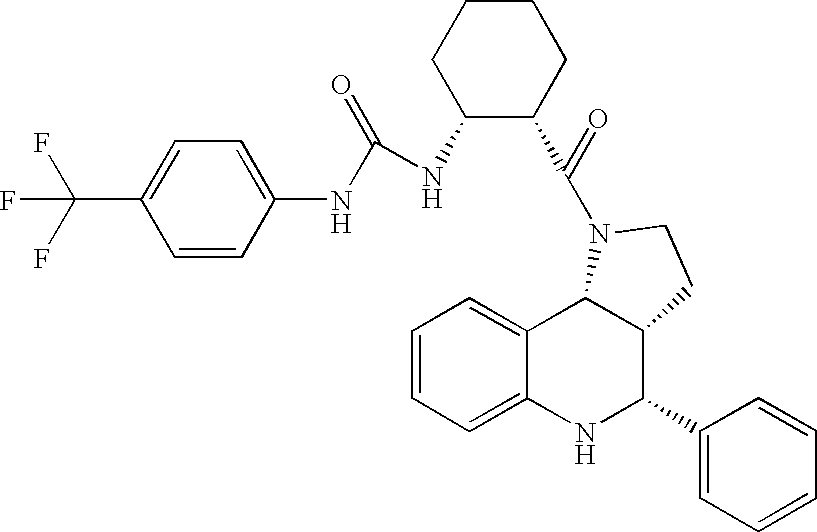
C12=CC=CC=C1NC(C1=CC=CC=C1)C1C2N(C(=O)C2CCCCC2NC(NC2=CC=C(C(F)(F)F)C=C2)=O)CC1
